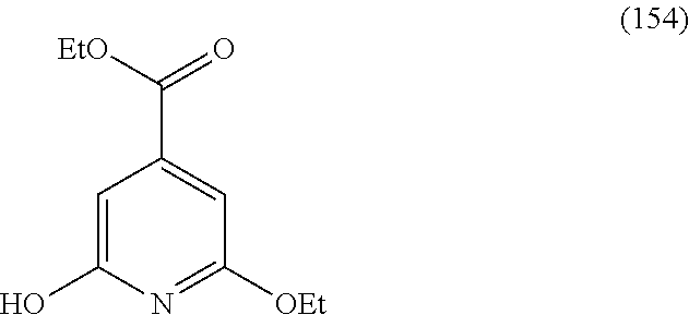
C1=C(O)N=C([OEt])C=C1C(=O)[EtO]
